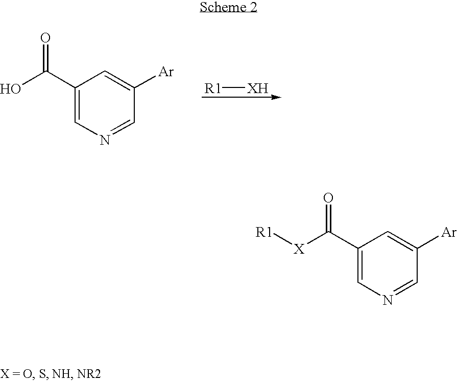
[R1][XH].C1(C(O)=O)=CN=CC([Ar])=C1.C1(C([X][R1])=O)=CN=CC([Ar])=C1
